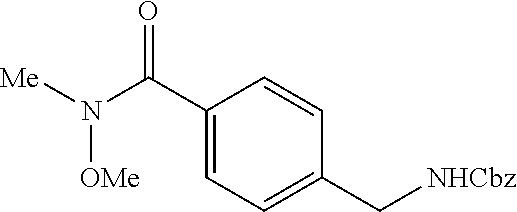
C1(C(N([Me])[OMe])=O)=CC=C(C[NHCbz])C=C1
